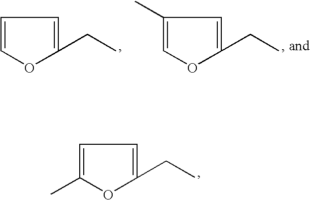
C1=COC(CC)=C1.C1(C)=COC(CC)=C1.C1=C(C)OC(CC)=C1
